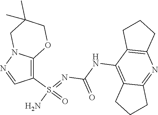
C(NC1=C2C(=NC3=C1CCC3)CCC2)(N=S(N)(=O)C1=C2N(N=C1)CC(C)(C)CO2)=O
